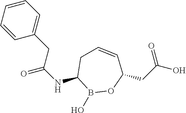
C1(NC(=O)CC2=CC=CC=C2)B(O)OC(CC(O)=O)C=CC1
